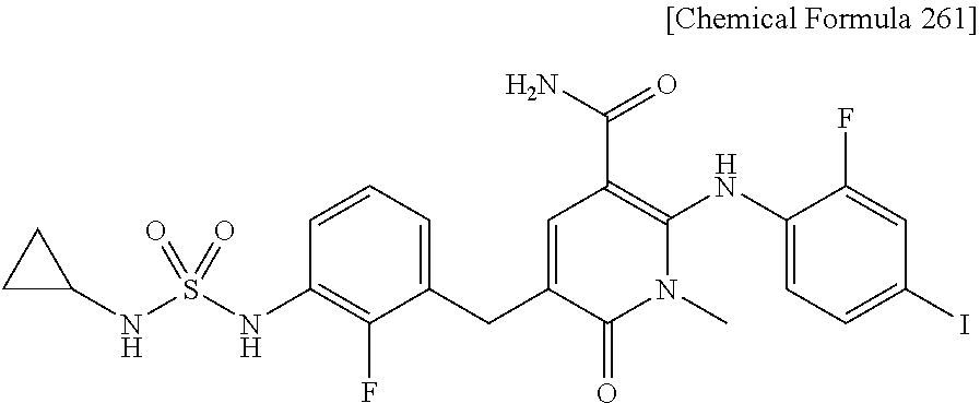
C1(NS(NC2=C(F)C(CC3=CC(C(=O)N)=C(NC4=CC=C(I)C=C4F)N(C)C3=O)=CC=C2)(=O)=O)CC1
